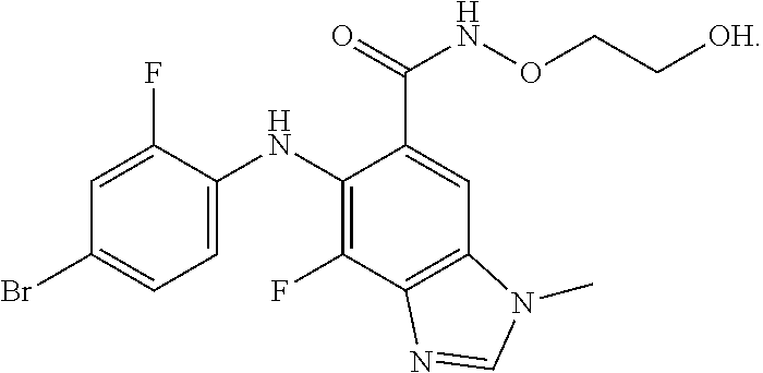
C1=C(NC2=C(F)C3=C(C=C2C(=O)NOCC[OH])N(C)C=N3)C(F)=CC(Br)=C1
